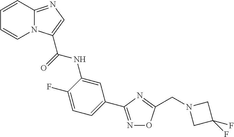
N1=C(C2=CC=C(F)C(NC(=O)C3=CN=C4N3C=CC=C4)=C2)N=C(CN2CC(F)(F)C2)O1
